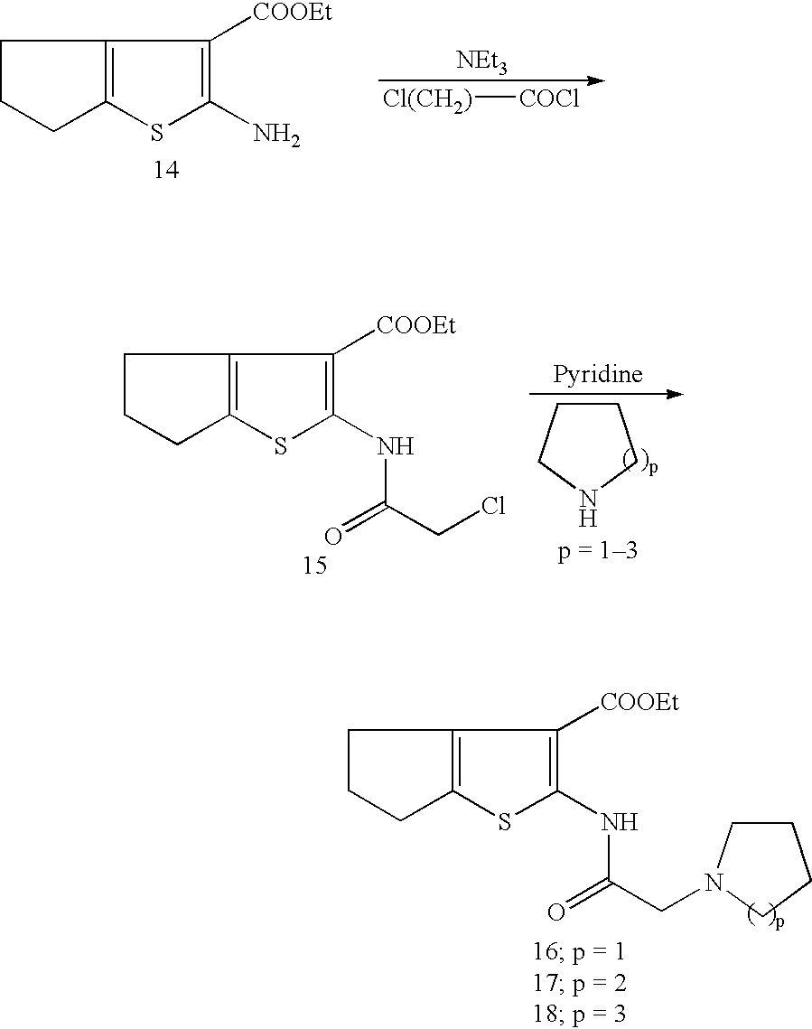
C1CCC2=C1C([COOEt])=C(N)S2.[NEt3].[Cl(CH2)][COCl].C1CCNC1.C1CCC2=C1C([COOEt])=C(NC(CCl)=O)S2.[Pyridine].C1CCC2=C1C([COOEt])=C(NC(CN1CCCC1)=O)S2
